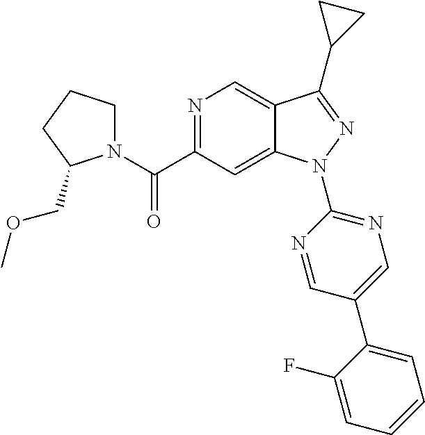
C12=CN=C(C(N3CCCC3COC)=O)C=C1N(C1=NC=C(C3=CC=CC=C3F)C=N1)N=C2C1CC1
